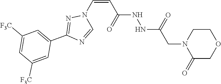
N1=CN(C=CC(NNC(CN2C(=O)COCC2)=O)=O)N=C1C1=CC([F3C])=CC([F3C])=C1
